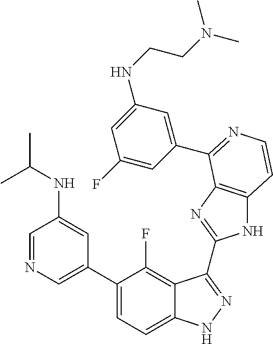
C1=C(C2=CC=C3C(=C2F)C(C2=NC4=C(N2)C=CN=C4C2=CC(NCCN(C)C)=CC(F)=C2)=NN3)C=C(NC(C)C)C=N1
